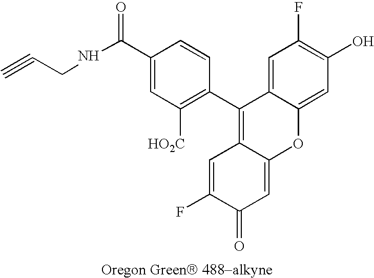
C1(C(NCC#C)=O)=CC([HO2C])=C(C2=C3C(=CC(=O)C(F)=C3)OC3=CC(O)=C(F)C=C23)C=C1
